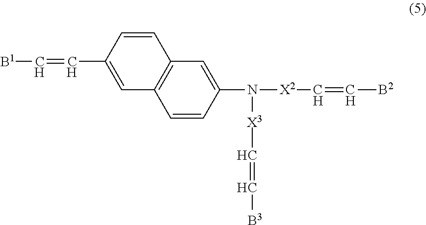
C1=CC(N([X2]C=C[B2])[X3]C=C[B3])=CC2=C1C=C(C=C[B1])C=C2
